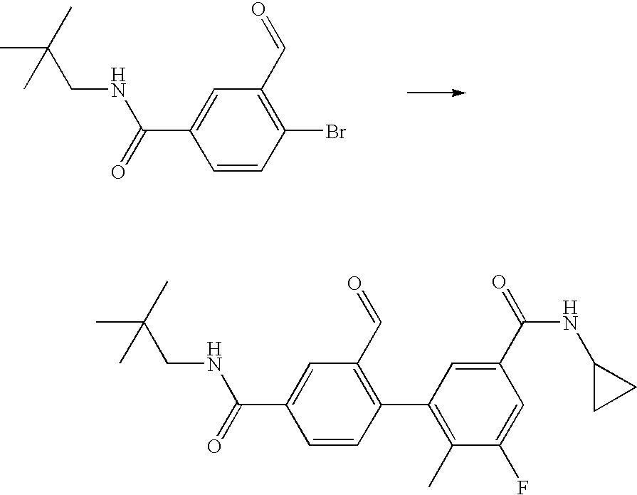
CC(C)(CNC(=O)C1=CC(C=O)=C(Br)C=C1)C.CC(C)(CNC(=O)C1=CC(C=O)=C(C2=C(C)C(F)=CC(C(NC3CC3)=O)=C2)C=C1)C
